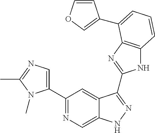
C1(C2=NC=C3C(=C2)C(C2=NC4=C(N2)C=CC=C4C2=COC=C2)=NN3)=CN=C(C)N1C
